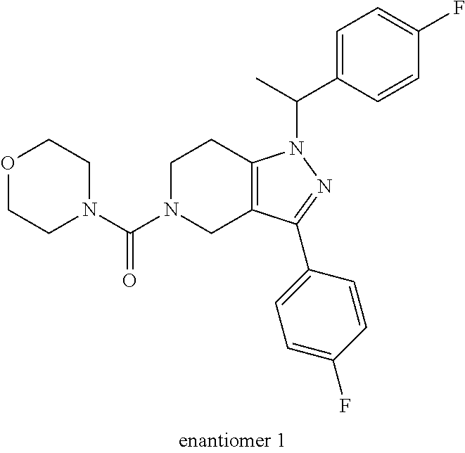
C1N(C(N2CCOCC2)=O)CC2=C(C1)N(C(C1=CC=C(F)C=C1)C)N=C2C1=CC=C(F)C=C1
